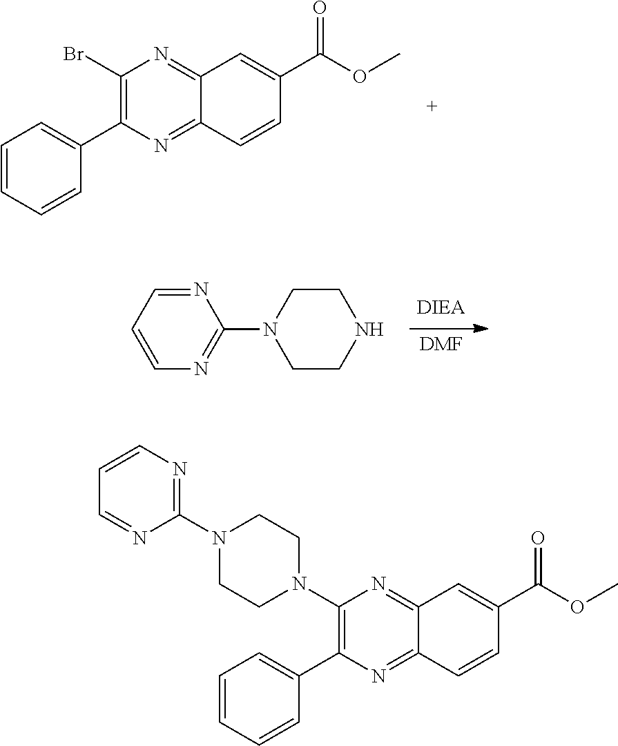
C1(Br)=C(C2=CC=CC=C2)N=C2C(=N1)C=C(C(=O)OC)C=C2.[DMF].N1=CC=CN=C1N1CCNCC1.C1(N2CCN(C3=NC=CC=N3)CC2)=C(C2=CC=CC=C2)N=C2C(=N1)C=C(C(=O)OC)C=C2
